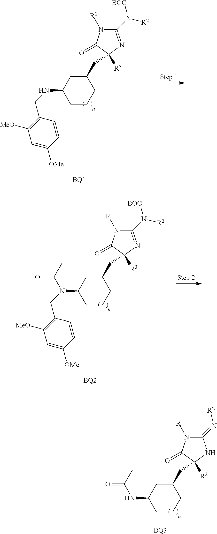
C(C1([R3])C(=O)N([R1])C(N([BOC])[R2])=N1)C1CC(NCC2=C([MeO])C=C([OMe])C=C2)CCC1.[BQ1].C(C1([R3])C(=O)N([R1])C(N([BOC])[R2])=N1)C1CC(N(CC2=C([MeO])C=C([OMe])C=C2)C(=O)C)CCC1.[BQ2].C(C1([R3])C(=O)N([R1])C(=N[R2])N1)C1CC(NC(=O)C)CCC1.[BQ3]
